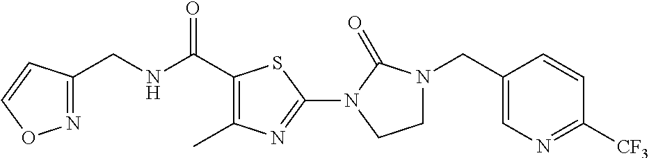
N1=C(CNC(C2=C(C)N=C(N3C(=O)N(CC4=CN=C([CF3])C=C4)CC3)S2)=O)C=CO1
